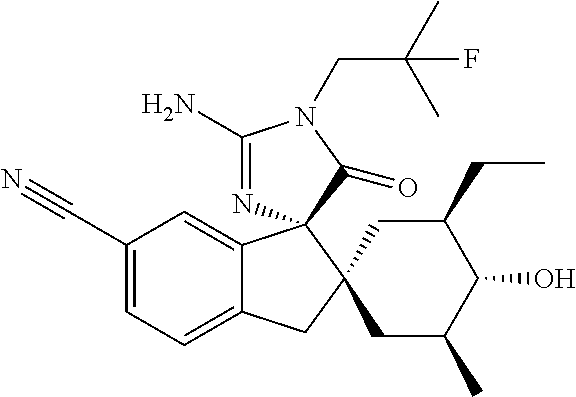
C1(C#N)=CC=C2C(=C1)C1(C3(C2)CC(C)C(O)C(CC)C3)N=C(N)N(CC(C)(C)F)C1=O
